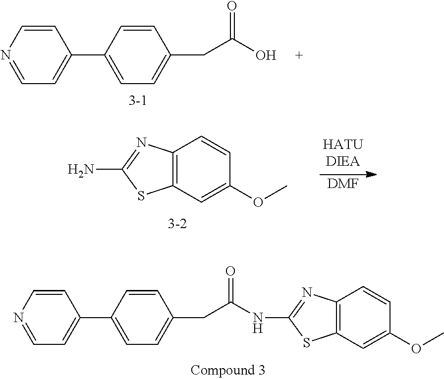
C1(C2=CC=C(CC(NC3=NC4=C(S3)C=C(OC)C=C4)=O)C=C2)=CC=NC=C1.C1(C2=CC=C(CC(O)=O)C=C2)=CC=NC=C1.C12=C(C=C(OC)C=C1)SC(N)=N2.[DMF]
